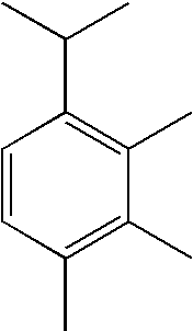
C1=CC(C)=C(C)C(C)=C1C(C)C
